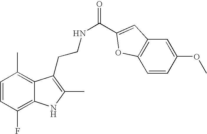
C1=CC(F)=C2C(=C1C)C(CCNC(=O)C1=CC3=C(C=CC(OC)=C3)O1)=C(C)N2
